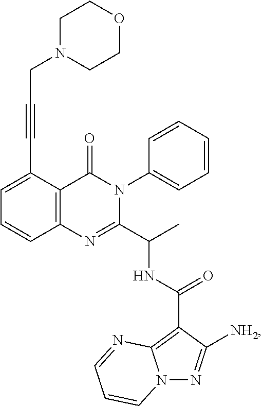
C1=C(C#CCN2CCOCC2)C2=C(C=C1)N=C(C(C)NC(=O)C1=C3N(N=C1[NH2])C=CC=N3)N(C1=CC=CC=C1)C2=O
